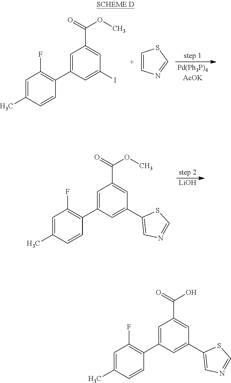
C1=C(C)C=CC(C2=CC(C(=O)OC)=CC(I)=C2)=C1F.C1=CN=CS1.[LiOH].C1=C(C)C=CC(C2=CC(C(=O)OC)=CC(C3=CN=CS3)=C2)=C1F.C1=C(C)C=CC(C2=CC(C(=O)O)=CC(C3=CN=CS3)=C2)=C1F
